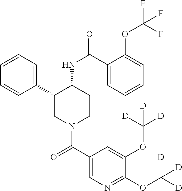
C1=CC=C(C2CN(C(C3=CN=C(OC([D])([D])[D])C(OC([D])([D])[D])=C3)=O)CCC2NC(=O)C2=CC=CC=C2OC(F)(F)F)C=C1
